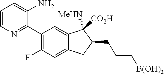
C1(C2=NC=CC=C2N)=C(F)C=C2C(=C1)C([MeHN])([CO2H])C(CCC[B(OH)2])C2
